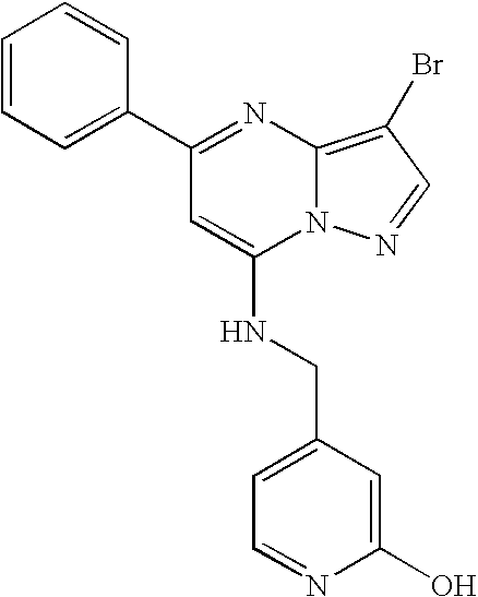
C1(C2=CC=CC=C2)=NC2=C(Br)C=NN2C(NCC2=CC=NC(O)=C2)=C1
